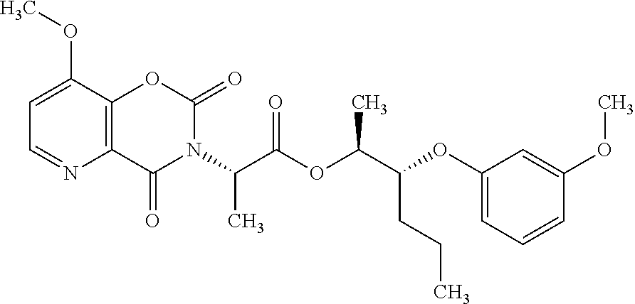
C12=C(C(OC)=CC=N1)OC(=O)N(C(C(OC(C(OC1=CC=CC(OC)=C1)CCC)C)=O)C)C2=O
